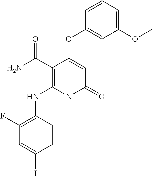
C1(F)=C(NC2=C(C(N)=O)C(OC3=C(C)C(OC)=CC=C3)=CC(=O)N2C)C=CC(I)=C1
